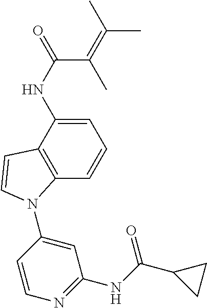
C1=C(NC(=O)C(C)=C(C)C)C2=C(C=C1)N(C1=CC(NC(C3CC3)=O)=NC=C1)C=C2
